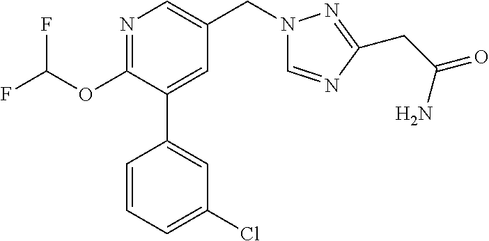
C1(OC(F)F)=NC=C(CN2C=NC(CC(=O)N)=N2)C=C1C1=CC(Cl)=CC=C1
